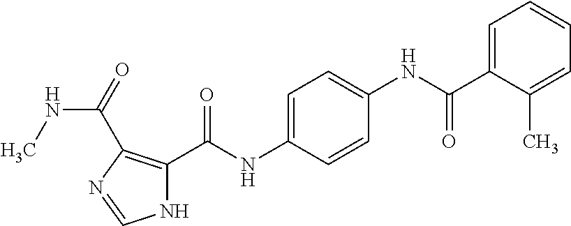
C1=C(C(NC2=CC=C(NC(C3=C(C(=O)NC)N=CN3)=O)C=C2)=O)C(C)=CC=C1
